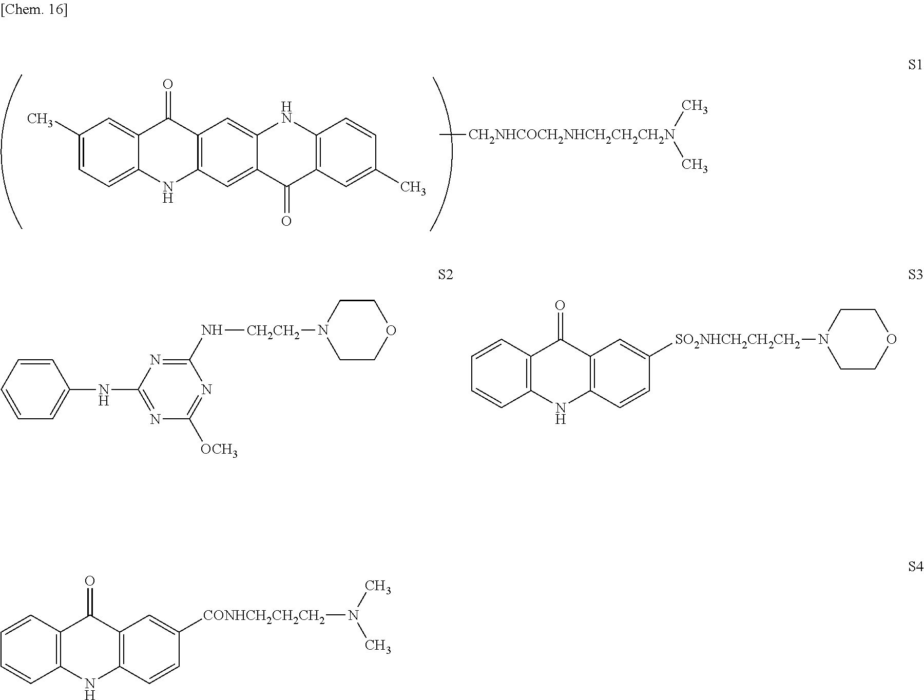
C1(C)=CC=C2C(=C1)C(=O)C1=C(N2)C=C2C(=C1)NC1=C(C2=O)C=C(C)C=C1.C[CH2NHCOCH2NHCH2CH2CH2N](C)C.C1=CC=C(NC2=NC([OCH3])=NC(N[CH2CH2]N3CCOCC3)=N2)C=C1.C1=CC2=C(C=C1)NC1=C(C2=O)C=C([SO2NHCH2CH2CH2]N2CCOCC2)C=C1.C1=CC2=C(C=C1)NC1=C(C2=O)C=C([CONHCH2CH2CH2]N(C)C)C=C1
